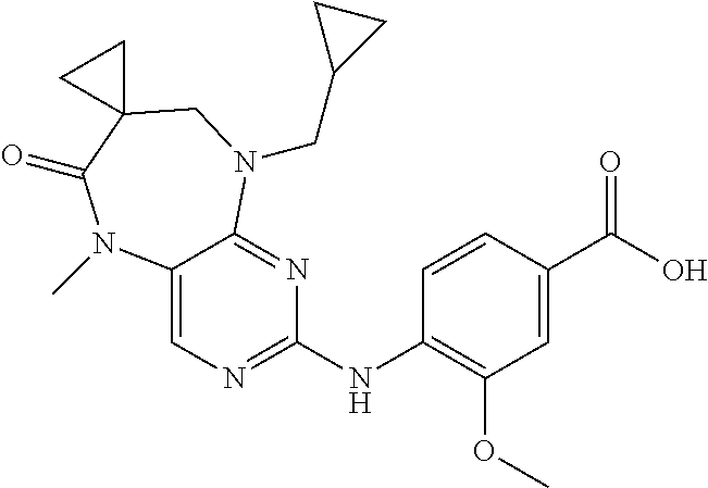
C12=CN=C(NC3=C(OC)C=C(C(O)=O)C=C3)N=C1N(CC1CC1)CC1(C(=O)N2C)CC1
